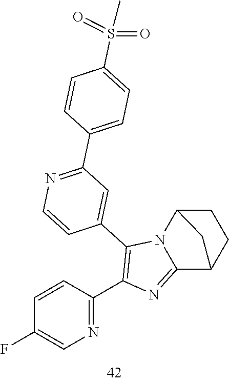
C1=CC(C2=C(C3=CC(C4=CC=C(S(=O)(=O)C)C=C4)=NC=C3)N3C(=N2)C2CCC3C2)=NC=C1F
